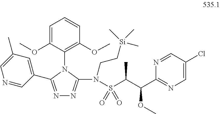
N1=C(C2=CC(C)=CN=C2)N(C2=C(OC)C=CC=C2OC)C(N(S(=O)(=O)C(C)C(OC)C2=NC=C(Cl)C=N2)CC[Si](C)(C)C)=N1
